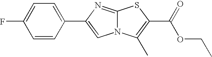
FC1=CC=C(C2=CN3C(=N2)SC(C(=O)OCC)=C3C)C=C1
